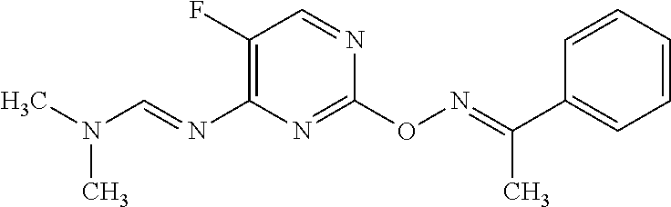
C1(ON=C(C2=CC=CC=C2)C)=NC(N=CN(C)C)=C(F)C=N1
